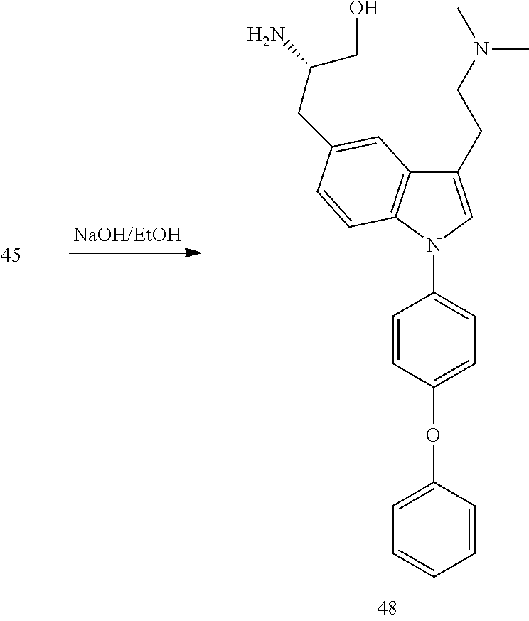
C1=C(OC2=CC=CC=C2)C=CC(N2C=C(CCN(C)C)C3=C2C=CC(CC(CO)N)=C3)=C1
